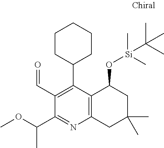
C1CCC(C2=C(C=O)C(C(OC)C)=NC3=C2C(O[Si](C(C)(C)C)(C)C)CC(C)(C)C3)CC1
